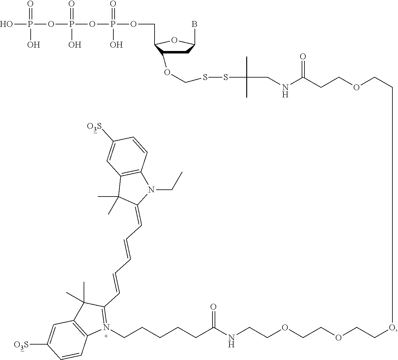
C1C(B)OC(COP(OP(OP(O)(=O)O)(=O)O)(=O)O)C1OCSSC(CNC(=O)CCOCCOCCOCCOCCNC(CCCCCN1=C(C=CC=CC=C2N(CC)C3=C(C2(C)C)C=C([O3S])C=C3)C(C)(C)C2=C1C=CC([O3S])=C2)=O)(C)C
